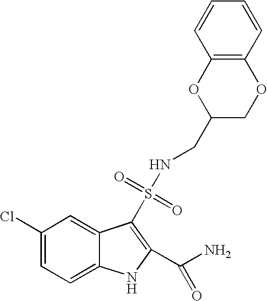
C1(Cl)=CC=C2C(=C1)C(S(=O)(=O)NCC1COC3=C(O1)C=CC=C3)=C(C(N)=O)N2
